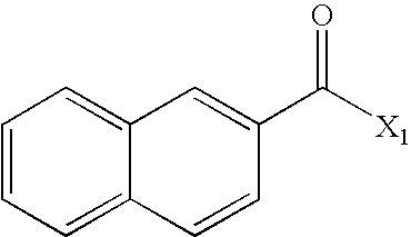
C12=CC=CC=C1C=CC(C([X1])=O)=C2
